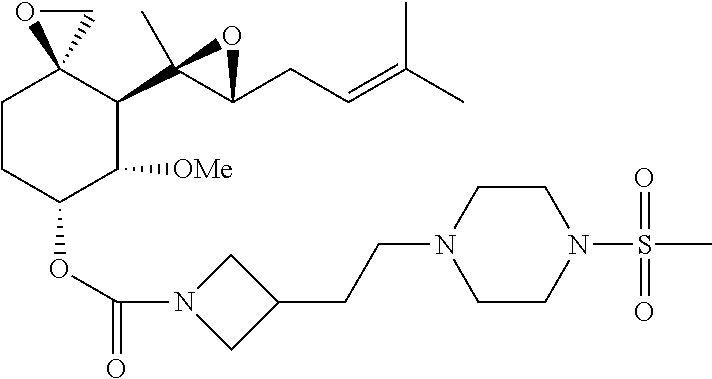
C1CC(OC(=O)N2CC(CCN3CCN(S(C)(=O)=O)CC3)C2)C([OMe])C(C2(C)C(CC=C(C)C)O2)C12CO2
